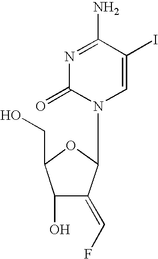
N1=C(N)C(I)=CN(C2C(=CF)C(O)C(CO)O2)C1=O
